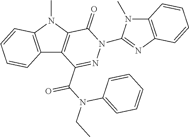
C12=C(N(C)C3=C1C(C(N(CC)C1=CC=CC=C1)=O)=NN(C1=NC4=C(N1C)C=CC=C4)C3=O)C=CC=C2
